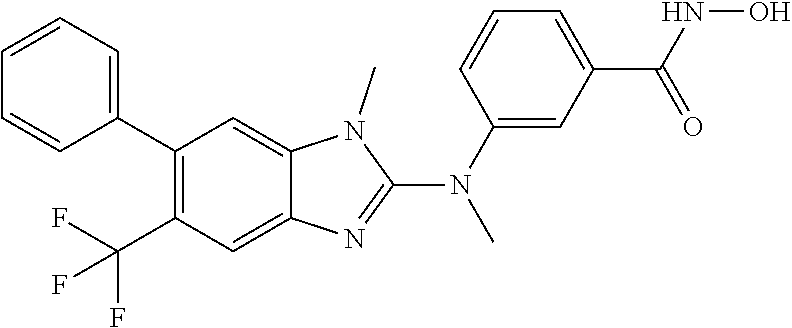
C(C1=C(C2=CC=CC=C2)C=C2C(=C1)N=C(N(C)C1=CC(C(=O)NO)=CC=C1)N2C)(F)(F)F
